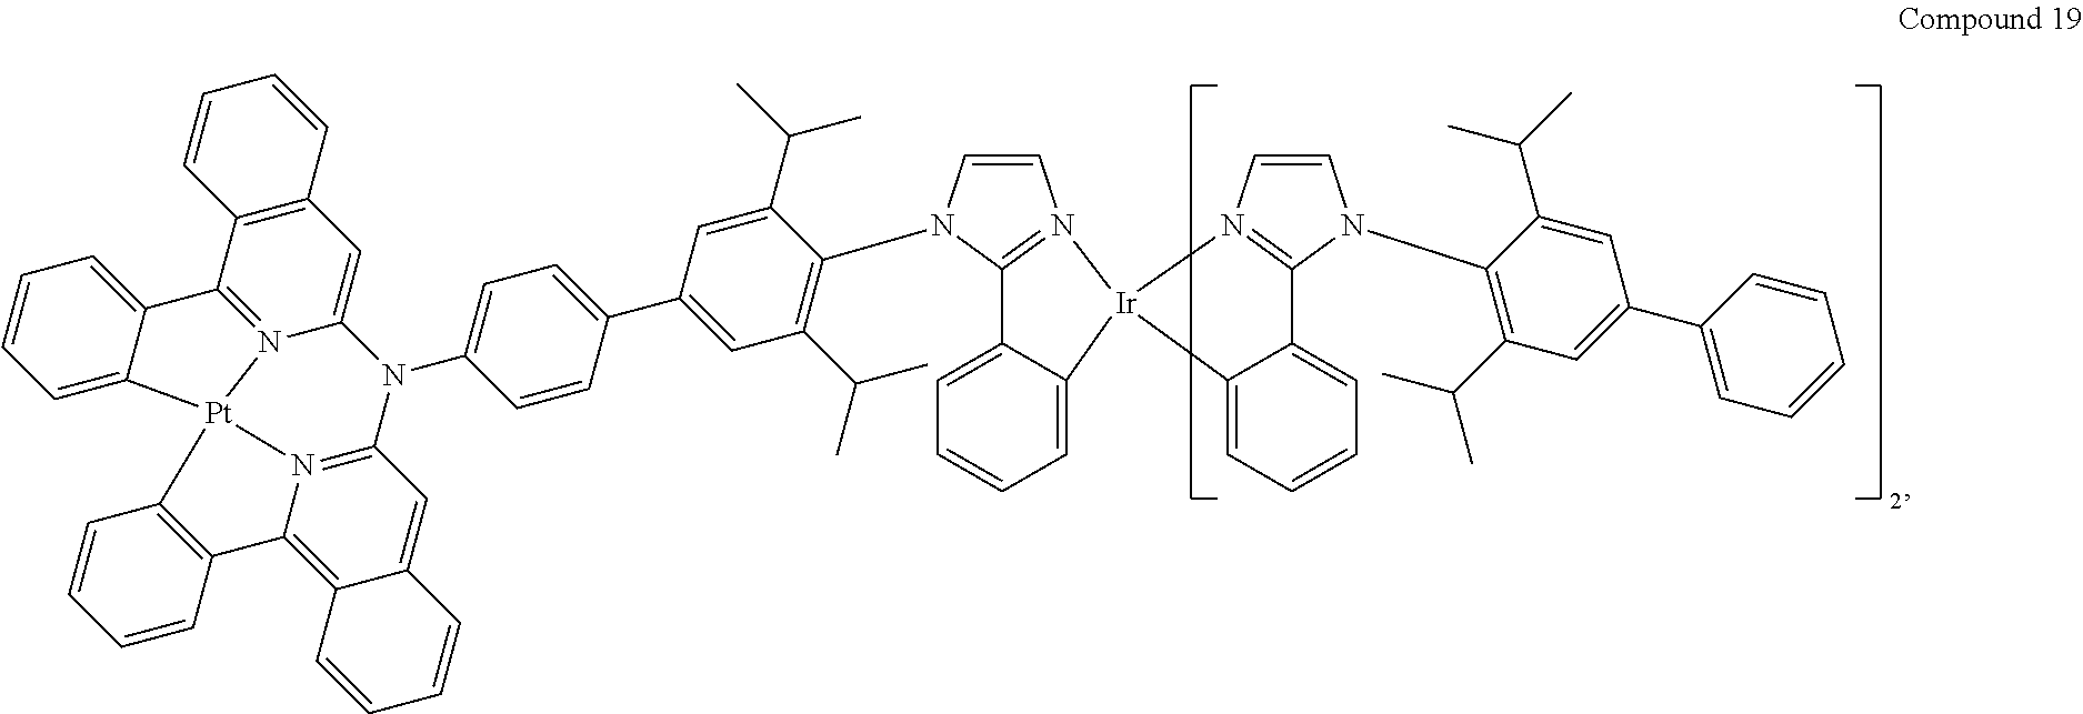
C12=C(C3=N4C(=C1)N(C1=CC=C(C5=CC(C(C)C)=C(N6C7=N(C=C6)[Ir]6(C8=CC=CC=C87)C7=CC=CC=C7C7=N6C=CN7C6=C(C(C)C)C=C(C7=CC=CC=C7)C=C6C(C)C)C(C(C)C)=C5)C=C1)C1=N5C(=C6C(=C1)C=CC=C6)C1=C(C=CC=C1)[Pt]45C1=CC=CC=C31)C=CC=C2
